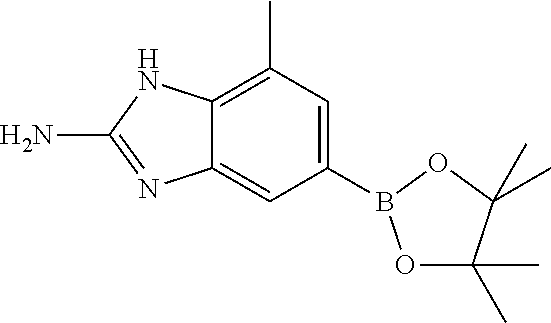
C12=CC(B3OC(C)(C)C(C)(C)O3)=CC(C)=C1NC(N)=N2
